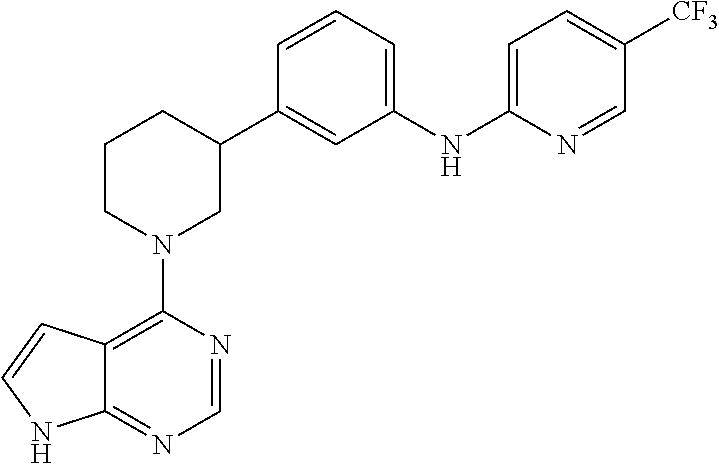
C12=C(N3CC(C4=CC(NC5=CC=C([CF3])C=N5)=CC=C4)CCC3)N=CN=C1NC=C2
